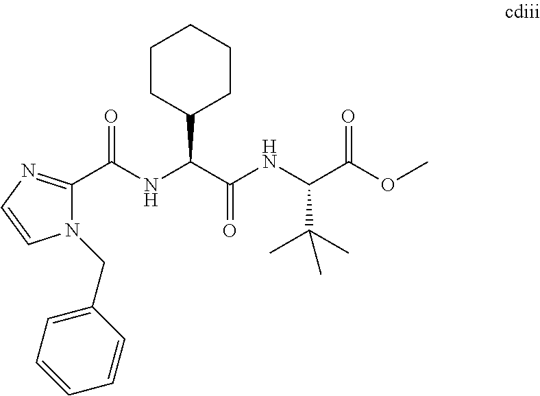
N1(CC2=CC=CC=C2)C(C(=O)NC(C2CCCCC2)C(=O)NC(C(C)(C)C)C(=O)OC)=NC=C1
